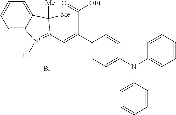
C1=C2C(=CC=C1)C([Me])([Me])C(C=C(C1=CC=C(N(C3=CC=CC=C3)C3=CC=CC=C3)C=C1)C(=O)[OEt])=[N+]2[Et].[Br-]
